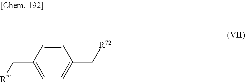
C(C1=CC=C(C[R71])C=C1)[R72]
